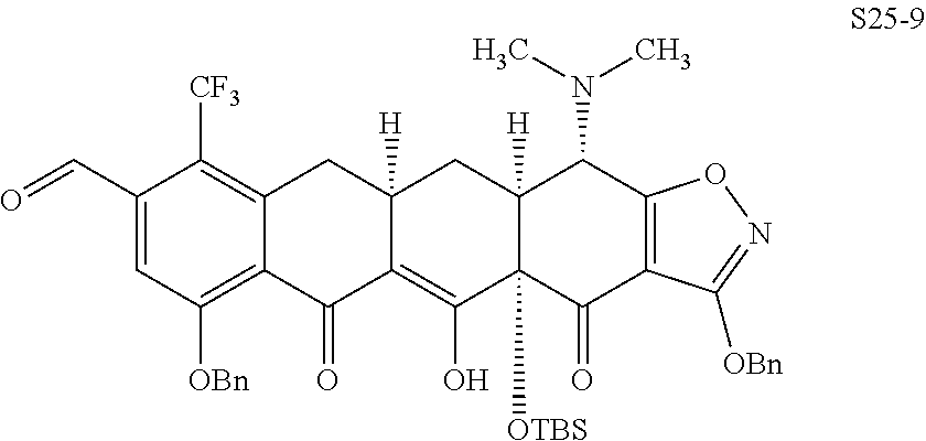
C1(C=O)=CC([OBn])=C2C(=C1[CF3])CC1([H])C(=C(O)C3([OTBS])C([H])(C1)C(N(C)C)C1=C(C3=O)C([OBn])=NO1)C2=O
